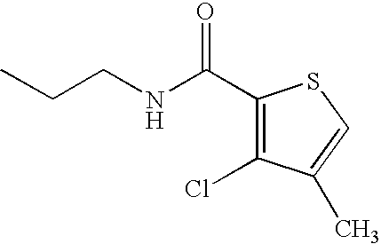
C(NCCC)(C1=C(Cl)C(C)=CS1)=O
